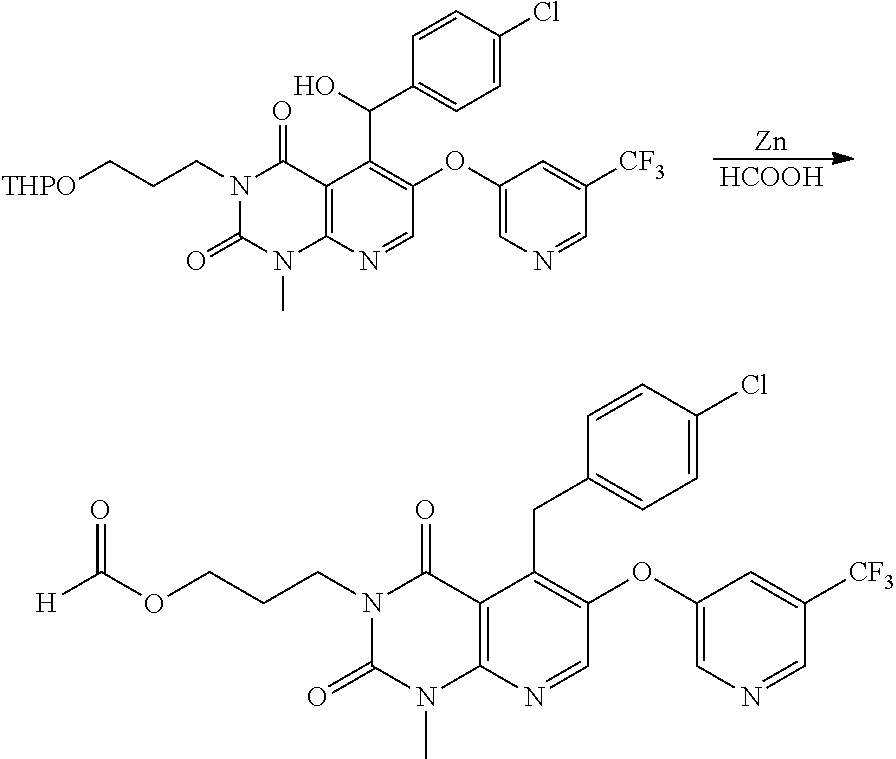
[HCOOH].[Zn].C12=C(N=CC(OC3=CN=CC([CF3])=C3)=C1C(O)C1=CC=C(Cl)C=C1)N(C)C(=O)N(CCC[THPO])C2=O.C12=C(N=CC(OC3=CN=CC([CF3])=C3)=C1CC1=CC=C(Cl)C=C1)N(C)C(=O)N(CCCOC([H])=O)C2=O
